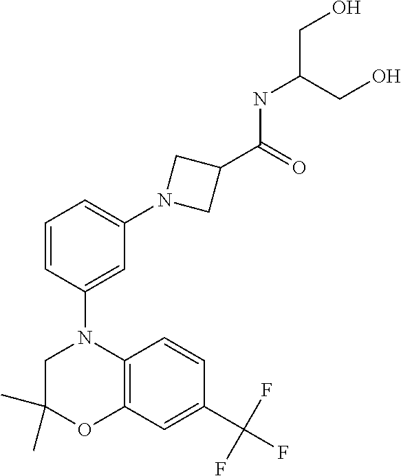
C1(C)(C)CN(C2=CC(N3CC(C(=O)NC(CO)CO)C3)=CC=C2)C2=C(O1)C=C(C(F)(F)F)C=C2
